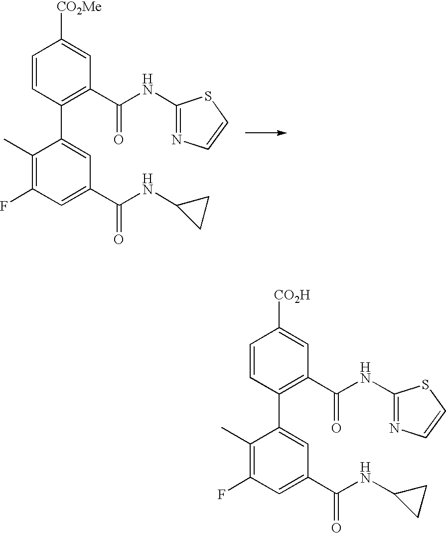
C1(C)=C(F)C=C(C(=O)NC2CC2)C=C1C1=C(C(NC2=NC=CS2)=O)C=C([CO2Me])C=C1.C1(C)=C(F)C=C(C(=O)NC2CC2)C=C1C1=C(C(NC2=NC=CS2)=O)C=C([CO2H])C=C1
